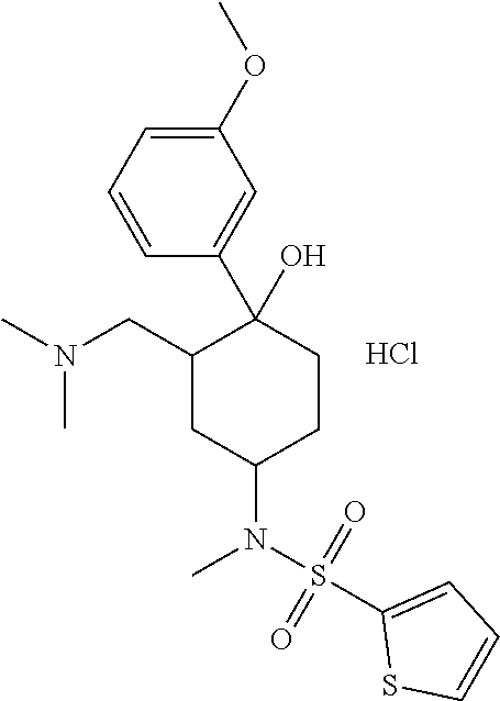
Cl.O=S(=O)(C1=CC=CS1)N(C)C1CC(CN(C)C)C(O)(C2=CC(OC)=CC=C2)CC1
